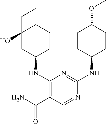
C1CC(NC2=C(C(N)=O)C=NC(NC3CCC(OC)CC3)=N2)CC(CC)(O)C1
